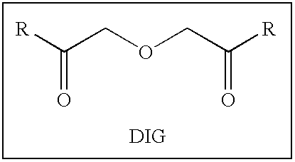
[R]C(COCC([R])=O)=O
